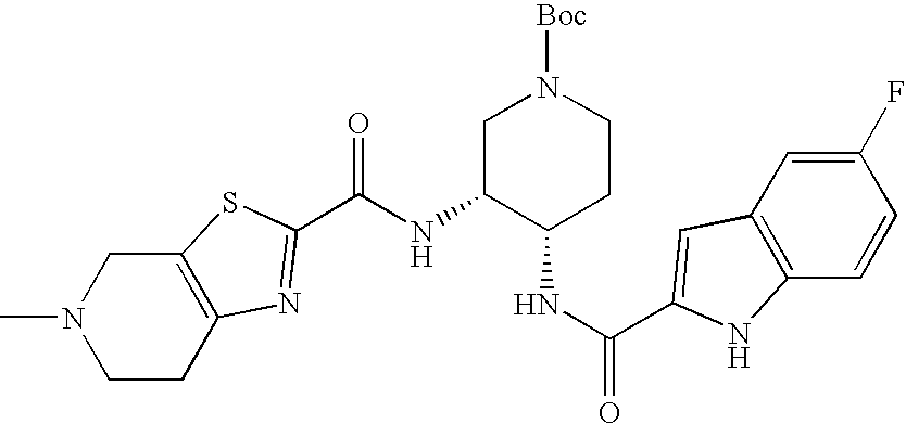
C12=C(CCN(C)C1)N=C(C(NC1C(NC(=O)C3=CC4=C(C=CC(F)=C4)N3)CCN([Boc])C1)=O)S2
